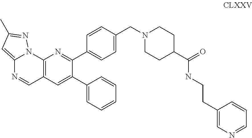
C12=CC(C)=NN1C1=C(C=N2)C=C(C2=CC=CC=C2)C(C2=CC=C(CN3CCC(C(=O)NCCC4=CN=CC=C4)CC3)C=C2)=N1
